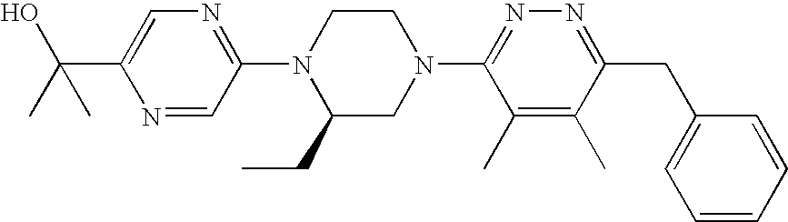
N1=CC(N2C(CC)CN(C3=NN=C(CC4=CC=CC=C4)C(C)=C3C)CC2)=NC=C1C(C)(O)C
